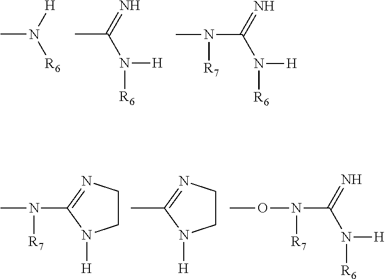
CN([H])[R6].CC(=N)N([H])[R6].N(C(=N)N([H])[R6])(C)[R7].CN(C1=NCCN1[H])[R7].CC1=NCCN1[H].N(C(=N)N([H])[R6])(OC)[R7]
